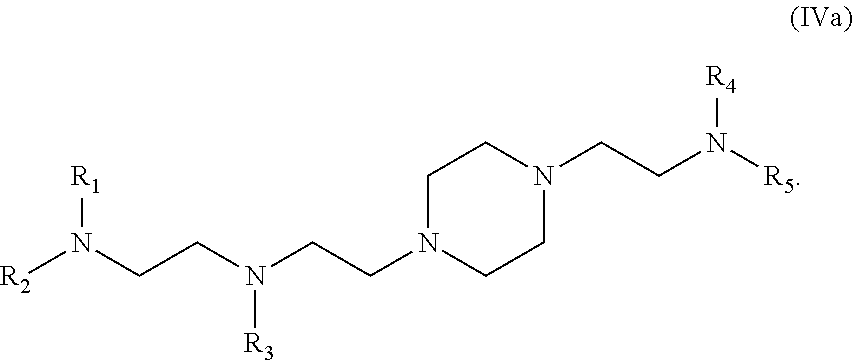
[R1]N(CCN(CCN1CCN(CCN([R5])[R4])CC1)[R3])[R2]
